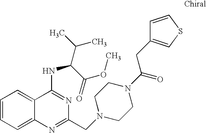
C1=CC=C2C(=C1)C(NC(C(C)C)C(=O)OC)=NC(CN1CCN(C(=O)CC3=CSC=C3)CC1)=N2
